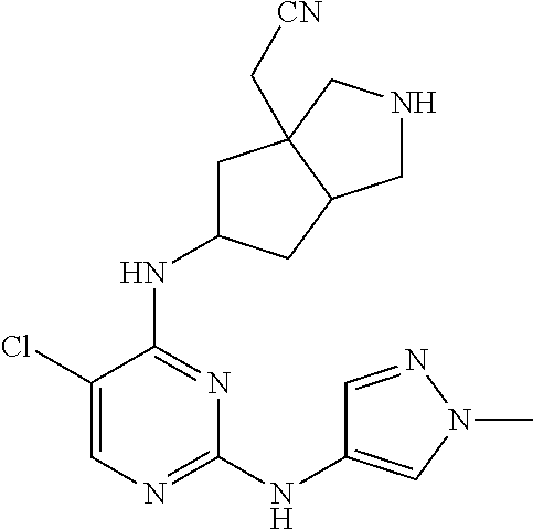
N1=C(NC2CC3(C[CN])C(C2)CNC3)C(Cl)=CN=C1NC1=CN(C)N=C1
